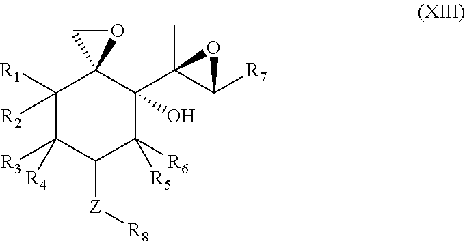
C1([R1])([R2])C([R3])([R4])C([Z][R8])C([R6])([R5])C(C2(C)C([R7])O2)(O)C12OC2
